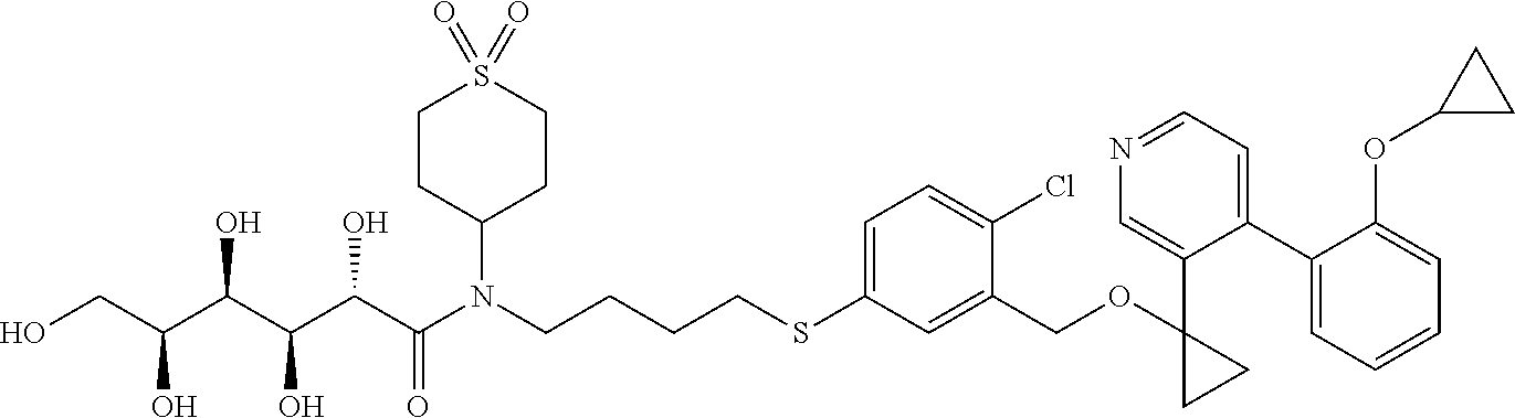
OCC(C(C(C(C(N(CCCCSC1=CC=C(Cl)C(COC2(C3=CN=CC=C3C3=CC=CC=C3OC3CC3)CC2)=C1)C1CCS(=O)(=O)CC1)=O)O)O)O)O
